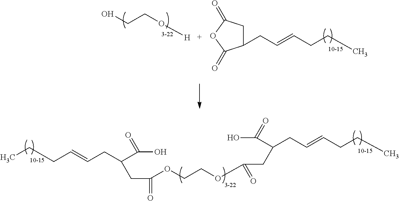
C1(CC=CCCC)CC(=O)OC1=O.OCCO[H].C(CC=CCCC)(C(=O)O)CC(=O)OCCOC(CC(C(=O)O)CC=CCCC)=O
